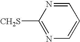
C1=NC([CH2S])=NC=C1
